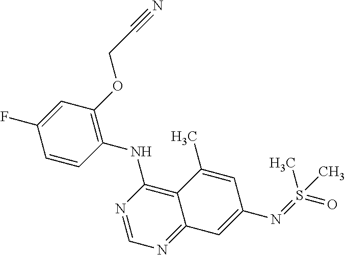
C1=CC(NC2=C3C(=NC=N2)C=C(N=S(=O)(C)C)C=C3C)=C(OCC#N)C=C1F
